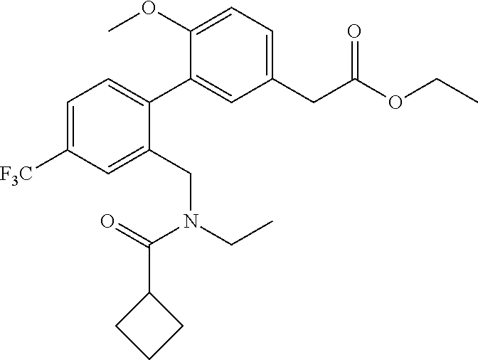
C1=C([F3C])C=C(CN(CC)C(=O)C2CCC2)C(C2=CC(CC(OCC)=O)=CC=C2OC)=C1
